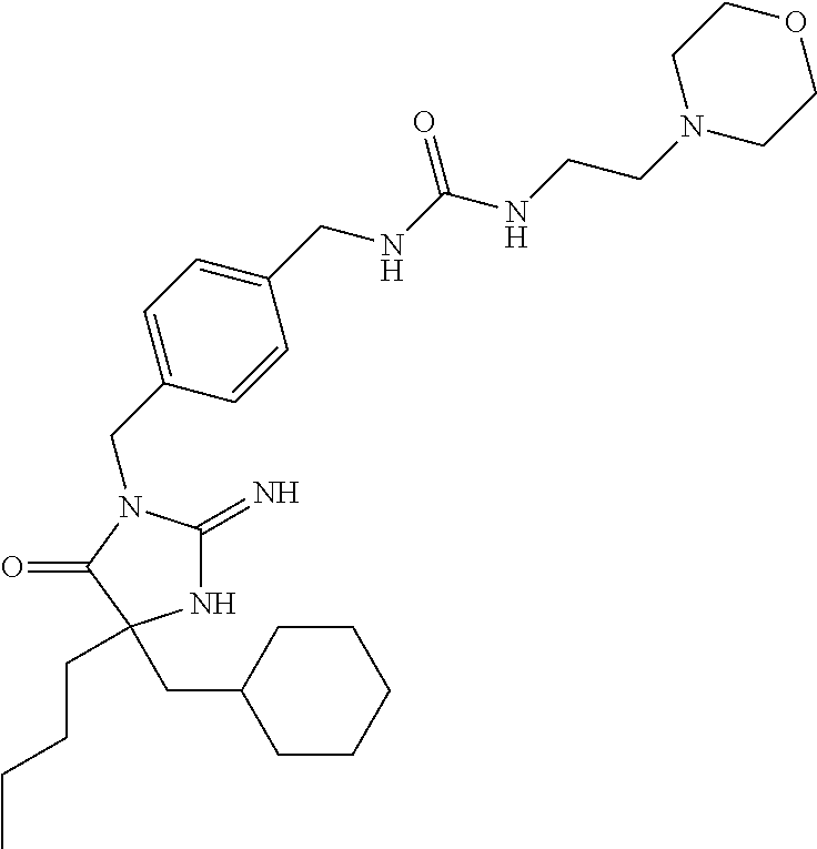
N1C(=N)N(CC2=CC=C(CNC(NCCN3CCOCC3)=O)C=C2)C(=O)C1(CCCC)CC1CCCCC1
